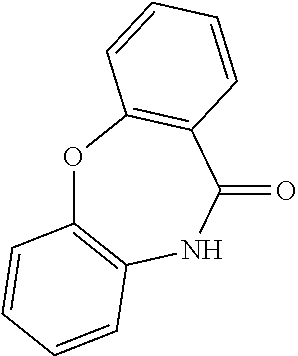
O1C2=C(NC(=O)C3=C1C=CC=C3)C=CC=C2
